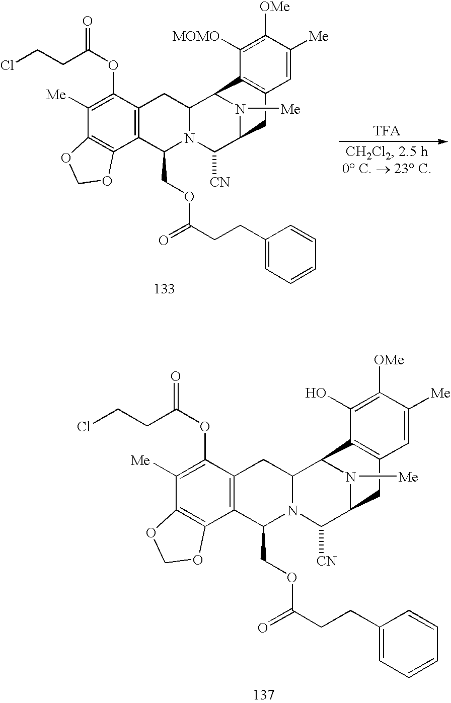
C1([Me])=C(OC(=O)CCCl)C2=C(C3=C1OCO3)C(COC(CCC1=CC=CC=C1)=O)N1C(C2)C2N([Me])C(C1[CN])CC1=C2C([MOMO])=C([OMe])C([Me])=C1.C1([Me])=C(OC(=O)CCCl)C2=C(C3=C1OCO3)C(COC(CCC1=CC=CC=C1)=O)N1C(C2)C2N([Me])C(C1[CN])CC1=C2C(O)=C([OMe])C([Me])=C1
